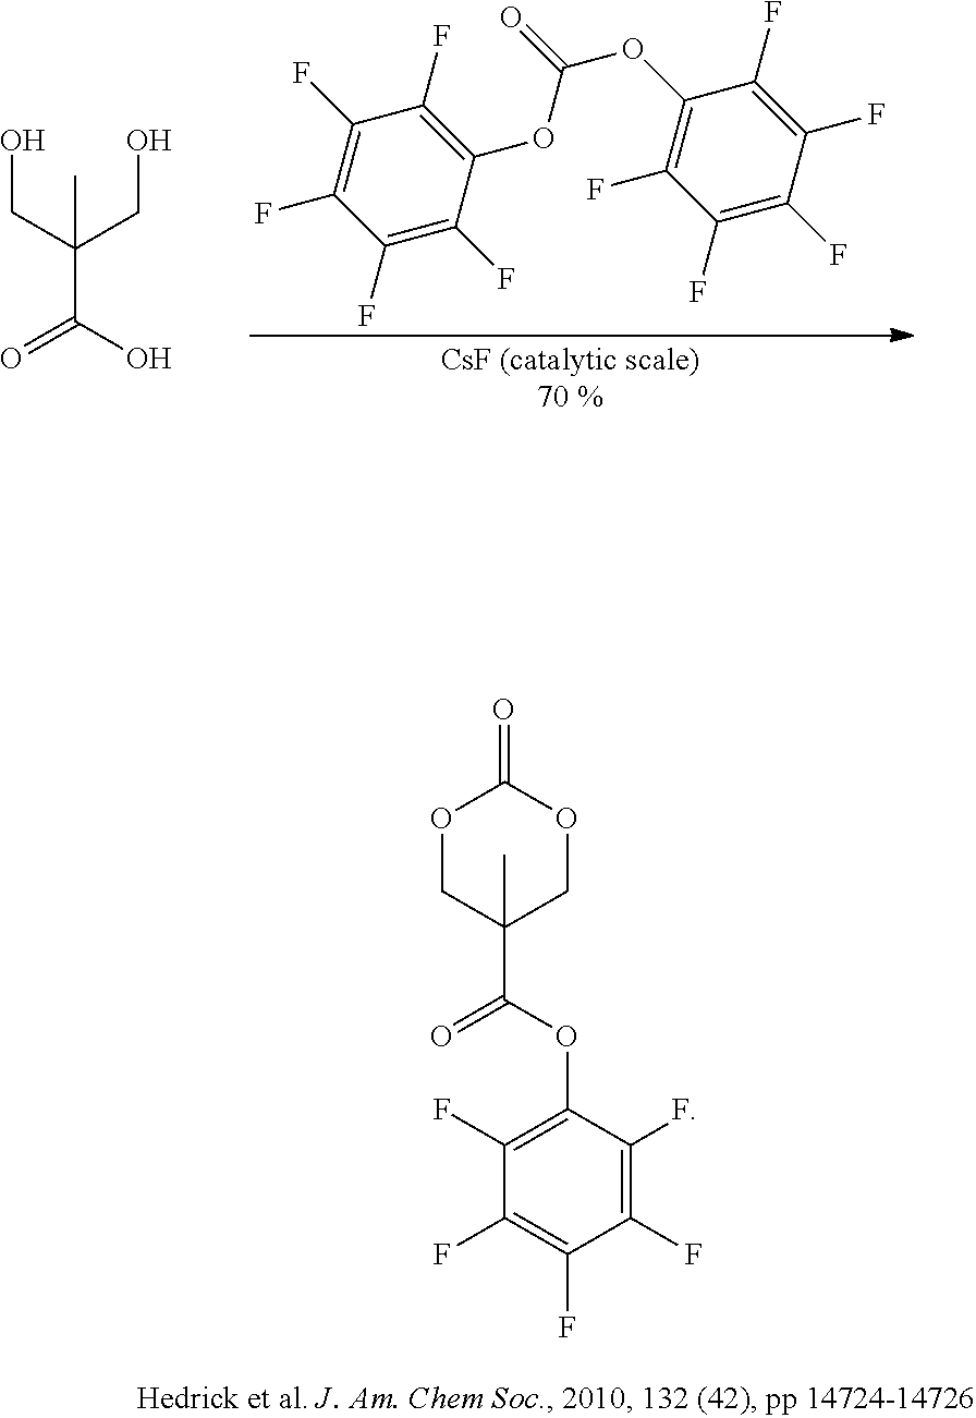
OCC(CO)(C)C(O)=O.C1(F)=C(F)C(F)=C(F)C(OC(OC2=C(F)C(F)=C(F)C(F)=C2F)=O)=C1F.O1CC(C)(C(OC2=C(F)C(F)=C(F)C(F)=C2F)=O)COC1=O
